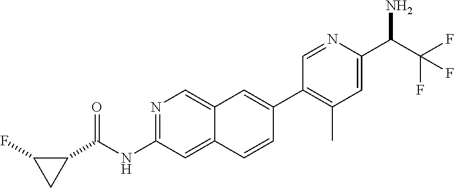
N1=C(NC(C2CC2F)=O)C=C2C(=C1)C=C(C1=C(C)C=C(C(C(F)(F)F)N)N=C1)C=C2
